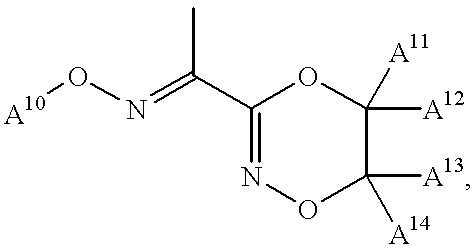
C1(C(=NO[A10])C)=NOC([A13])([A14])C([A12])([A11])O1
